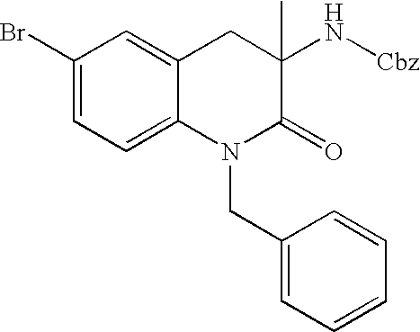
C1(Br)=CC=C2C(=C1)CC(N[Cbz])(C)C(=O)N2CC1=CC=CC=C1
